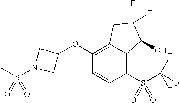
C1(OC2CN(S(C)(=O)=O)C2)=C2C(=C(S(=O)(=O)C(F)(F)F)C=C1)C(O)C(F)(F)C2
